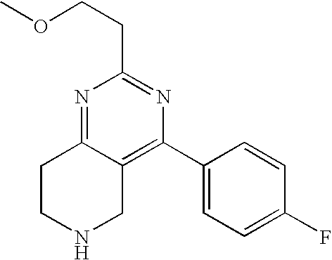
C(C1=NC(C2=CC=C(F)C=C2)=C2C(=N1)CCNC2)COC
